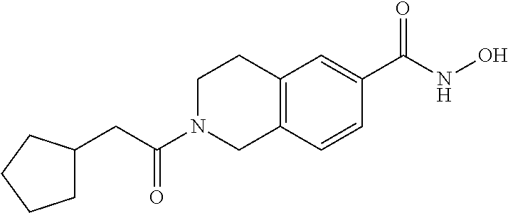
C(N1CC2=C(CC1)C=C(C(NO)=O)C=C2)(=O)CC1CCCC1
